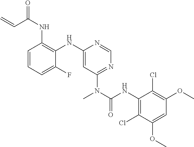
C1=CC=C(F)C(NC2=CC(N(C(NC3=C(Cl)C(OC)=CC(OC)=C3Cl)=O)C)=NC=N2)=C1NC(C=C)=O
